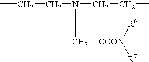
CCCN(CCC)C[COON]([R6])[R7]
